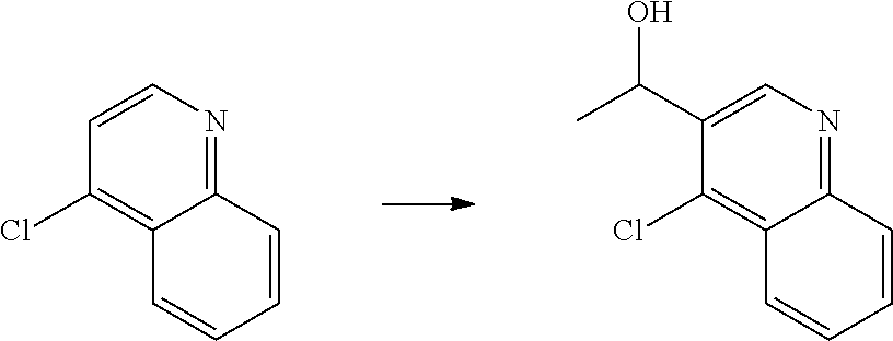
OC(C1=CN=C2C(=C1Cl)C=CC=C2)C.C1=CN=C2C(=C1Cl)C=CC=C2
